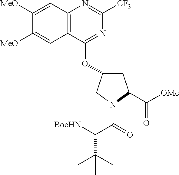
C1([MeO])=CC2=C(C=C1[MeO])C(OC1CC(C([OMe])=O)N(C(=O)C([BocHN])C(C)(C)C)C1)=NC([CF3])=N2
